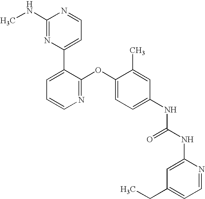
C1(NC)=NC(C2=CC=CN=C2OC2=CC=C(NC(NC3=CC(CC)=CC=N3)=O)C=C2C)=CC=N1
